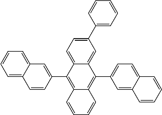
C12=CC=C(C3=CC=CC=C3)C=C1C(C1=CC=C3C(=C1)C=CC=C3)=C1C(=C2C2=CC3=CC=CC=C3C=C2)C=CC=C1
